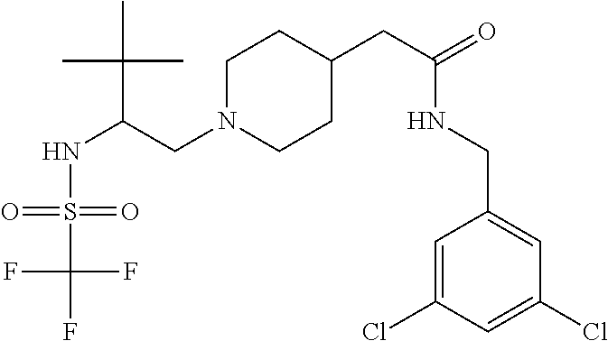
O=S(NC(C(C)(C)C)CN1CCC(CC(NCC2=CC(Cl)=CC(Cl)=C2)=O)CC1)(=O)C(F)(F)F
